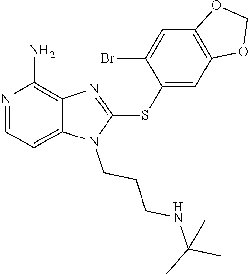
C12=CC=NC(N)=C1N=C(SC1=CC3=C(C=C1Br)OCO3)N2CCCNC(C)(C)C
